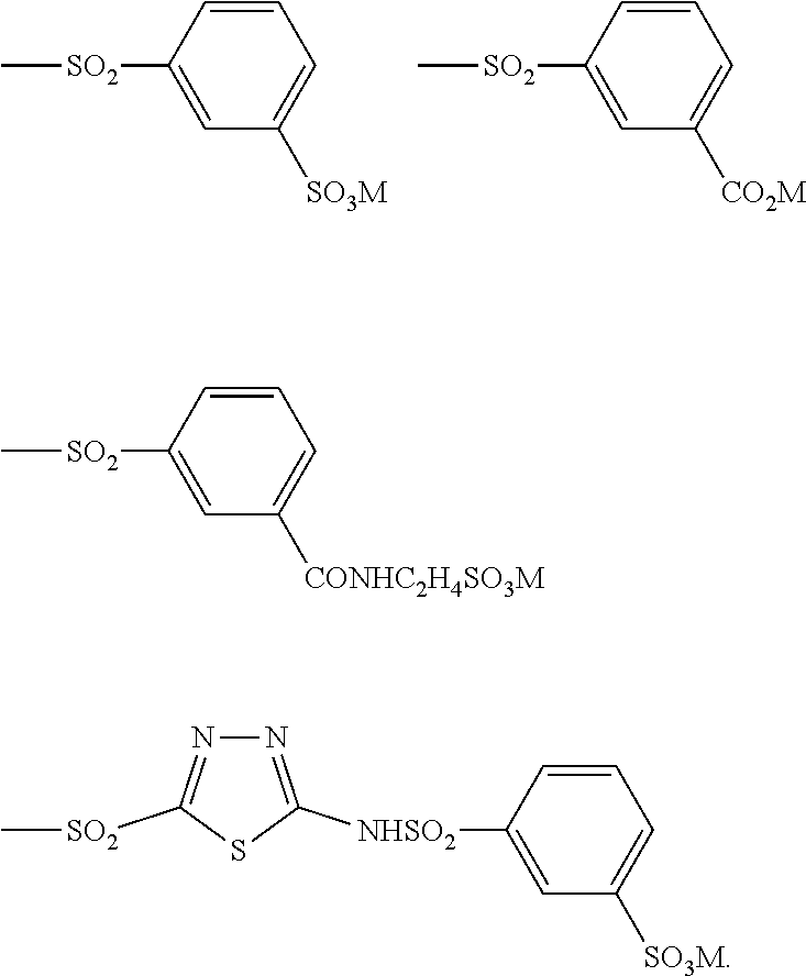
C[SO2]C1=CC([SO3M])=CC=C1.C[SO2]C1=CC([CO2M])=CC=C1.C[SO2]C1=CC([CONHC2H4SO3M])=CC=C1.N1=C([NHSO2]C2=CC([SO3M])=CC=C2)SC([SO2]C)=N1
